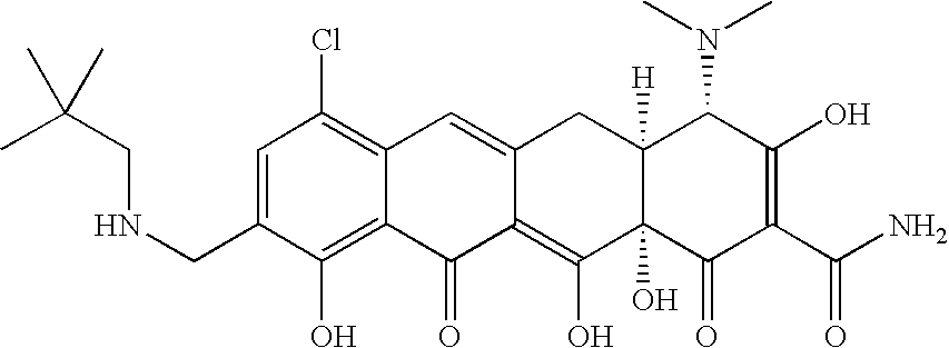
C1(CNCC(C)(C)C)=CC(Cl)=C2C(=C1O)C(=O)C1=C(O)C3(O)C([H])(CC1=C2)C(N(C)C)C(O)=C(C(N)=O)C3=O
